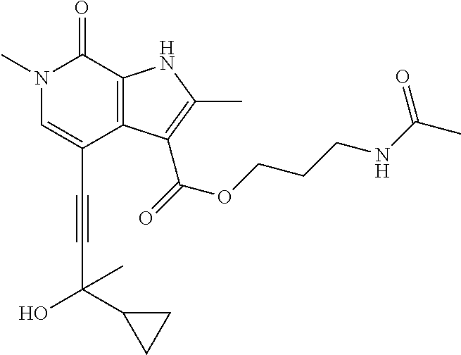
C(C1=CN(C)C(=O)C2=C1C(C(=O)OCCCNC(C)=O)=C(C)N2)#CC(O)(C)C1CC1
